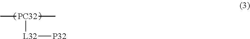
C[PC32](C)[L32][P32]
